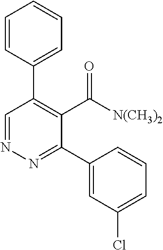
C1=CC(C2=C(C(=O)[N(CH3)2])C(C3=CC(Cl)=CC=C3)=NN=C2)=CC=C1
